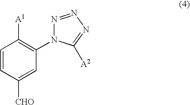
C1(N2N=NN=C2[A2])=C([A1])C=CC([CHO])=C1
